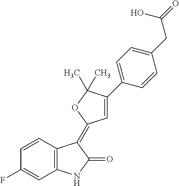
C1=CC(F)=CC2=C1C(=C1C=C(C3=CC=C(CC(O)=O)C=C3)C(C)(C)O1)C(=O)N2
